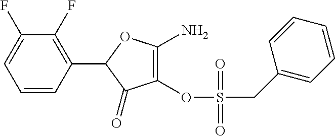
C1=CC(C2C(=O)C(OS(CC3=CC=CC=C3)(=O)=O)=C(N)O2)=C(F)C(F)=C1
